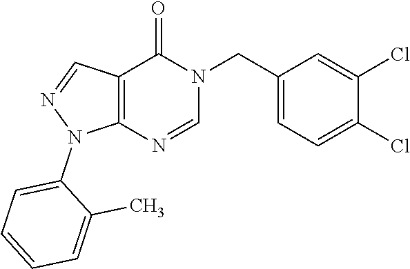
C12=C(C=NN1C1=CC=CC=C1C)C(=O)N(CC1=CC=C(Cl)C(Cl)=C1)C=N2
